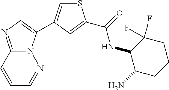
C1=CC2=NC=C(C3=CSC(C(=O)NC4C(N)CCCC4(F)F)=C3)N2N=C1
